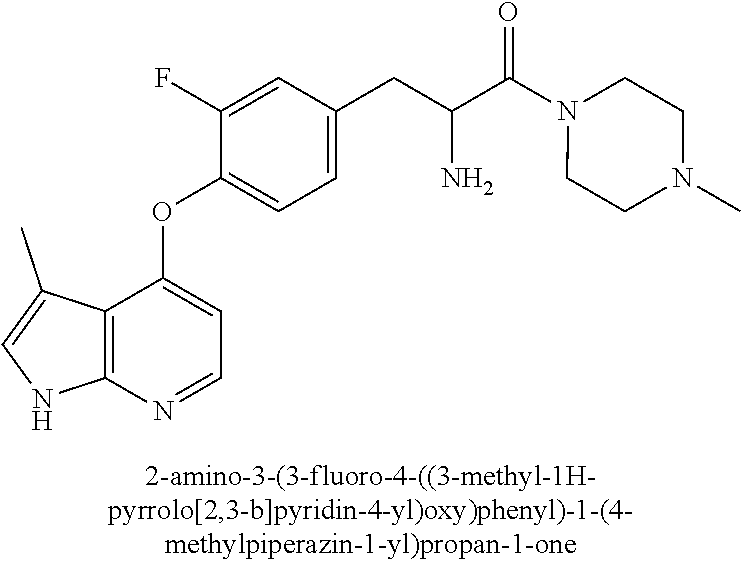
C1(F)=CC(CC(C(N2CCN(C)CC2)=O)N)=CC=C1OC1=CC=NC2=C1C(C)=CN2
